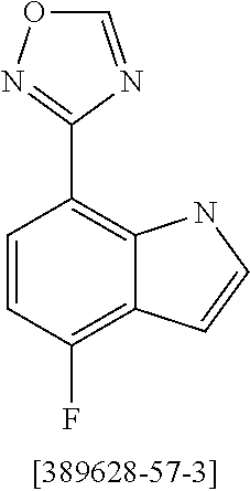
C1=CC(F)=C2C(=C1C1=NOC=N1)NC=C2
